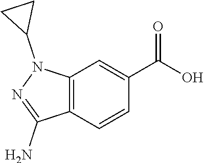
C12=C(C=CC(C(O)=O)=C1)C(N)=NN2C1CC1
